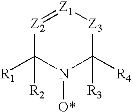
[Z2]1=[Z1][Z3]C([R4])([R3])N([O*])C1([R1])[R2]
